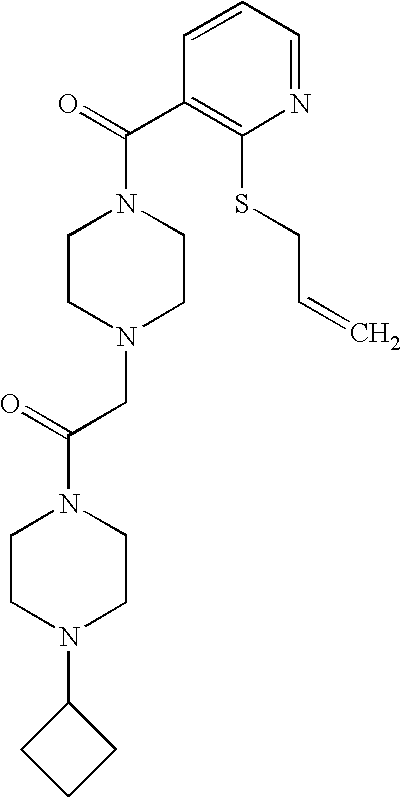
C1=CC(C(=O)N2CCN(CC(N3CCN(C4CCC4)CC3)=O)CC2)=C(SCC=C)N=C1
